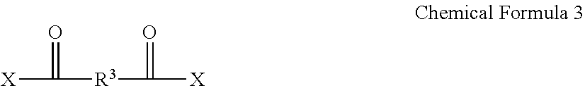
[X]C(=O)[R3]C(=O)[X]
